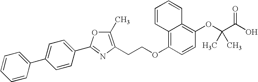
C1=CC(C2=CC=C(C3=NC(CCOC4=C5C(=C(OC(C(O)=O)(C)C)C=C4)C=CC=C5)=C(C)O3)C=C2)=CC=C1
